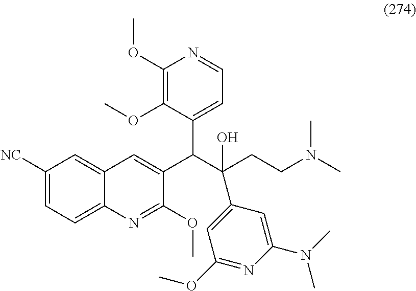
C1([NC])=CC=C2C(=C1)C=C(C(C(CCN(C)C)(O)C1=CC(OC)=NC(N(C)C)=C1)C1=CC=NC(OC)=C1OC)C(OC)=N2
